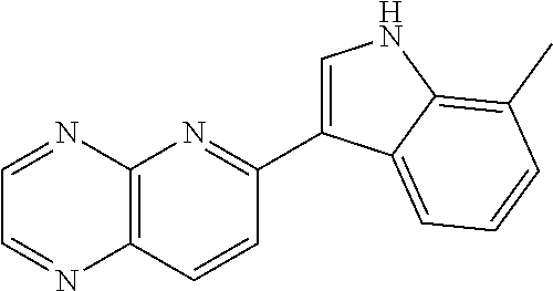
C12=C(C=CC(C3=CNC4=C(C)C=CC=C34)=N1)N=CC=N2
